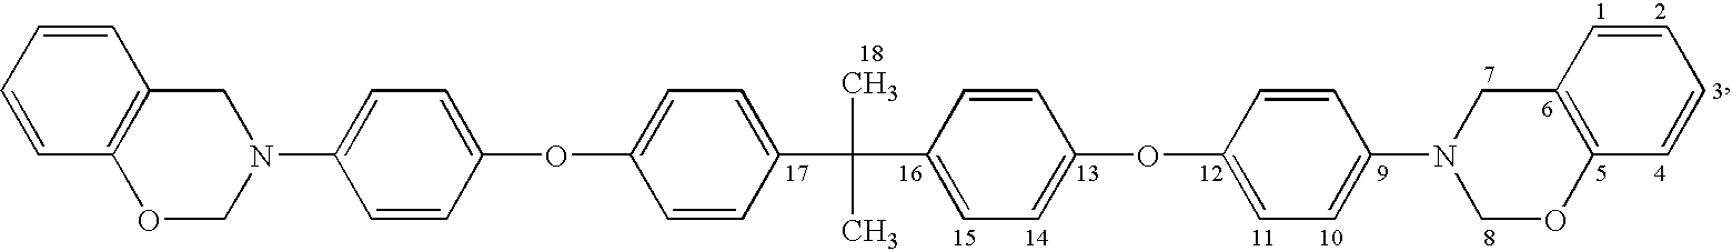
C1=CC2=C(C=C1)CN(C1=CC=C(OC3=CC=C(C(C)(C)C4=CC=C(OC5=CC=C(N6CC7=C(C=CC=C7)OC6)C=C5)C=C4)C=C3)C=C1)CO2
